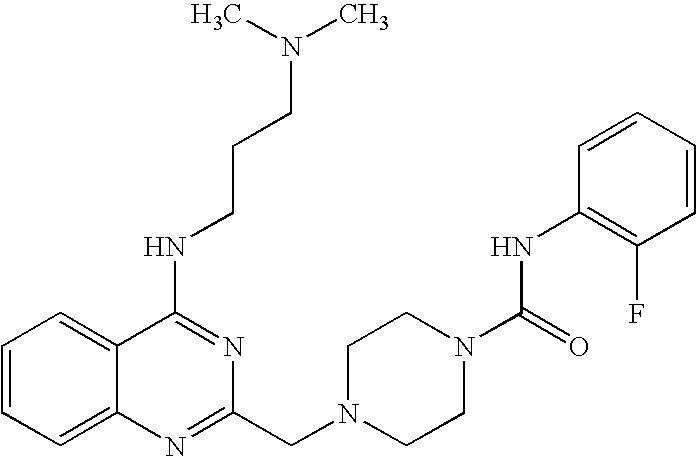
C1=CC=C2C(=C1)C(NCCCN(C)C)=NC(CN1CCN(C(NC3=C(F)C=CC=C3)=O)CC1)=N2
